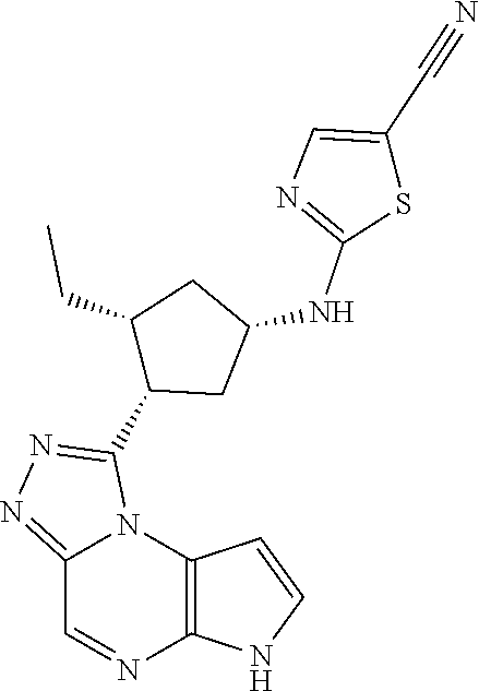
C12=C(N3C(=NN=C3C3CC(NC4=NC=C(C#N)S4)CC3CC)C=N1)C=CN2
